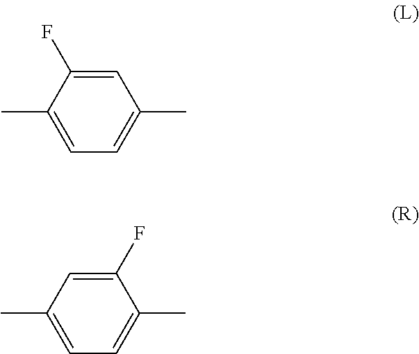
C1=C(F)C(C)=CC=C1C.C1(F)=CC(C)=CC=C1C
